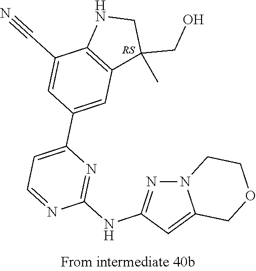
N12N=C(NC3=NC(C4=CC5=C(C(C#N)=C4)NCC5(CO)C)=CC=N3)C=C1COCC2
